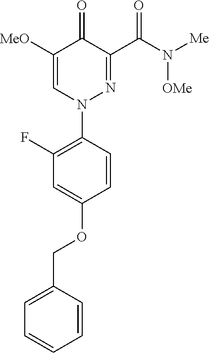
C1(F)=C(N2N=C(C(N([Me])[OMe])=O)C(=O)C([MeO])=C2)C=CC(OCC2=CC=CC=C2)=C1
